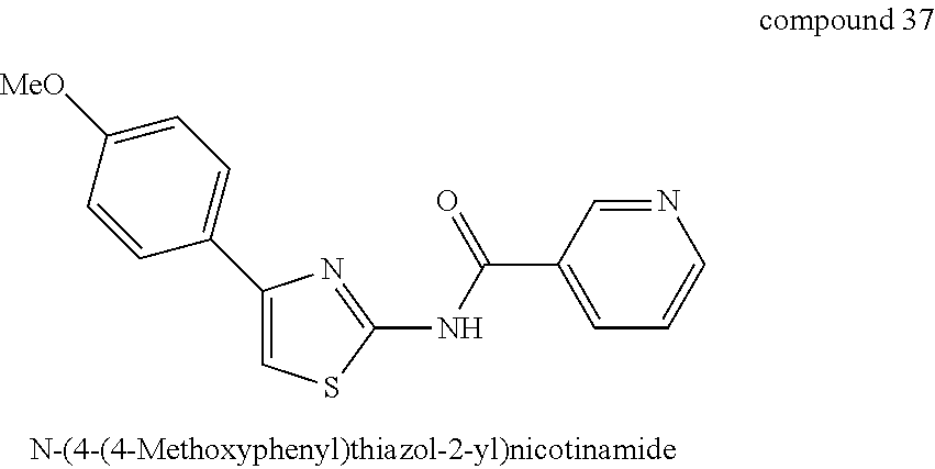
C1=C(C2=CC=C([MeO])C=C2)N=C(NC(C2=CC=CN=C2)=O)S1
